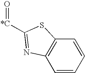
C1=CC=CC2=C1N=C([*C]=O)S2
